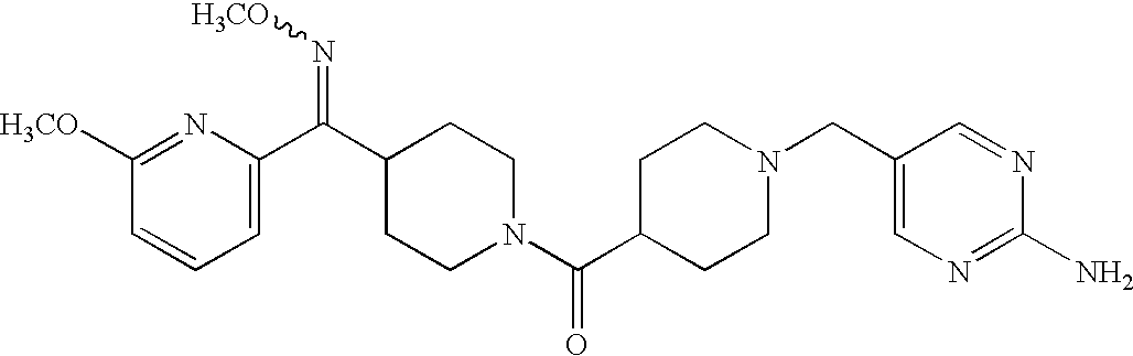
C1([H3CO])=NC(C(C2CCN(C(C3CCN(CC4=CN=C(N)N=C4)CC3)=O)CC2)=N[H3CO])=CC=C1
